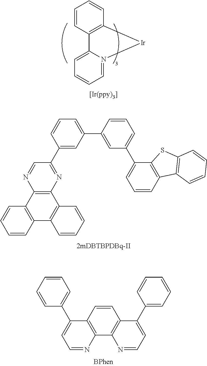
C12=C(C=CC=C1)[Ir]N1=CC=CC=C21.C1=CC=CC2=C1C1=C(C=CC=C1)C1=C2N=C(C2=CC(C3=CC(C4=CC=CC5=C4SC4=C5C=CC=C4)=CC=C3)=CC=C2)C=N1.C1=CC2=C(C3=C1C(C1=CC=CC=C1)=CC=N3)N=CC=C2C1=CC=CC=C1
